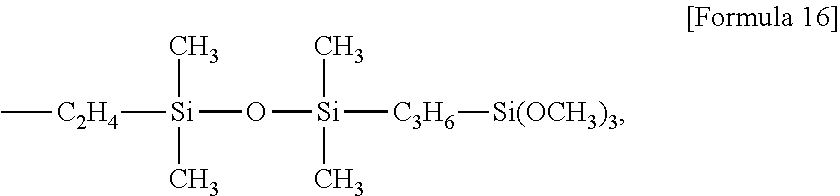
[Si](O[Si]([C3H6][Si(OCH3)3])(C)C)(C)(C)[C2H4]C
